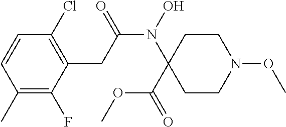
C1=CC(C)=C(F)C(CC(N(O)C2(C(=O)OC)CCN(OC)CC2)=O)=C1Cl
